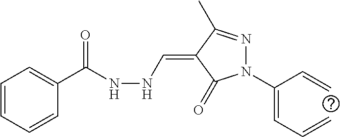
C1=CC=CC(C(NNC=C2C(C)=NN(C(=CC=C)C=C)C2=O)=O)=C1
